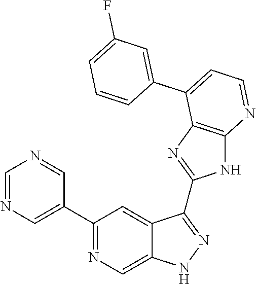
C1=NC=C(C2=NC=C3C(=C2)C(C2=NC4=C(N2)N=CC=C4C2=CC(F)=CC=C2)=NN3)C=N1
